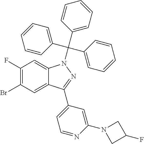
C1(F)=C(Br)C=C2C(=C1)N(C(C1=CC=CC=C1)(C1=CC=CC=C1)C1=CC=CC=C1)N=C2C1=CC=NC(N2CC(F)C2)=C1
